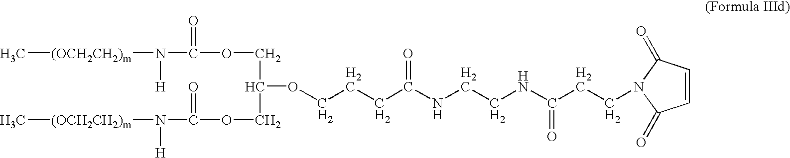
[(OCH2CH2)m](N(C(OCC(COC(N([H])[(OCH2CH2)m]C)=O)OCCCC(NCCNC(CCN1C(=O)C=CC1=O)=O)=O)=O)[H])C
